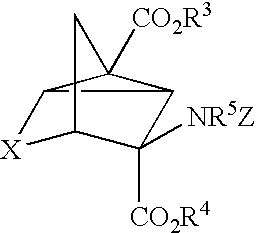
[X]1C2C3C([CO2R4])([NR5Z])C1CC32[CO2R3]
